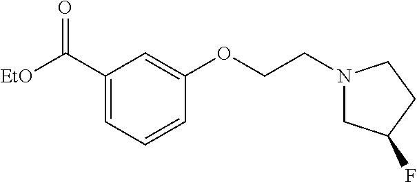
C1(C([EtO])=O)=CC=CC(OCCN2CC(F)CC2)=C1
